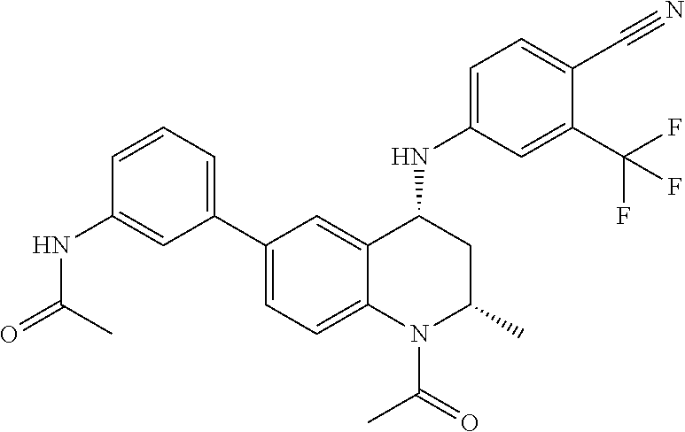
C1(NC2CC(C)N(C(C)=O)C3=CC=C(C4=CC=CC(NC(C)=O)=C4)C=C23)=CC=C(C#N)C(C(F)(F)F)=C1
